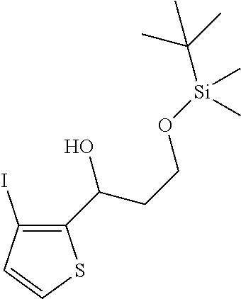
IC1=C(C(CCO[Si](C(C)(C)C)(C)C)O)SC=C1
